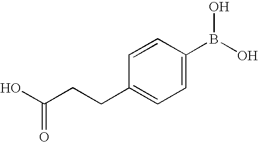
C1(B(O)O)=CC=C(CCC(O)=O)C=C1
